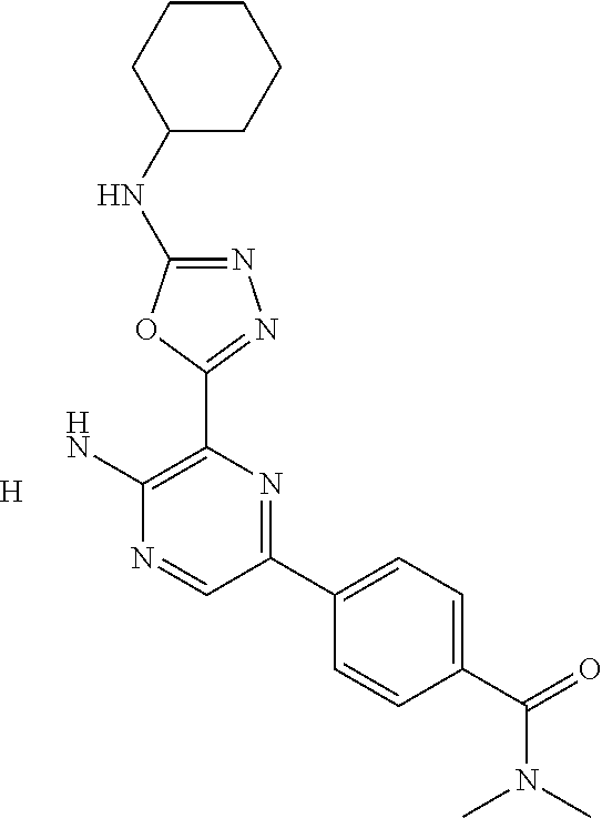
[H].N1=C(NC2CCCCC2)OC(C2=C(N)N=CC(C3=CC=C(C(=O)N(C)C)C=C3)=N2)=N1
